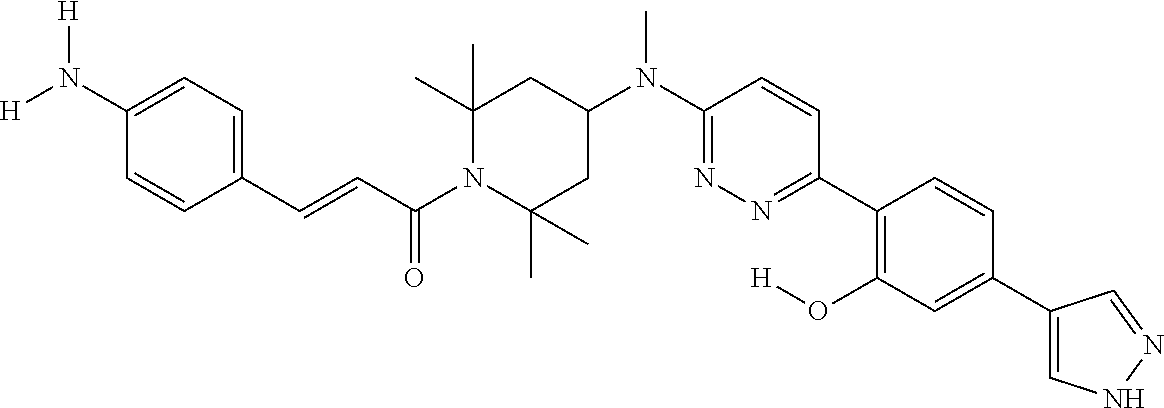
C1(N([H])[H])=CC=C(C=CC(N2C(C)(C)CC(N(C3=NN=C(C4=C(O[H])C=C(C5=CNN=C5)C=C4)C=C3)C)CC2(C)C)=O)C=C1
